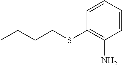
C1=CC=CC(SCCCC)=C1N
